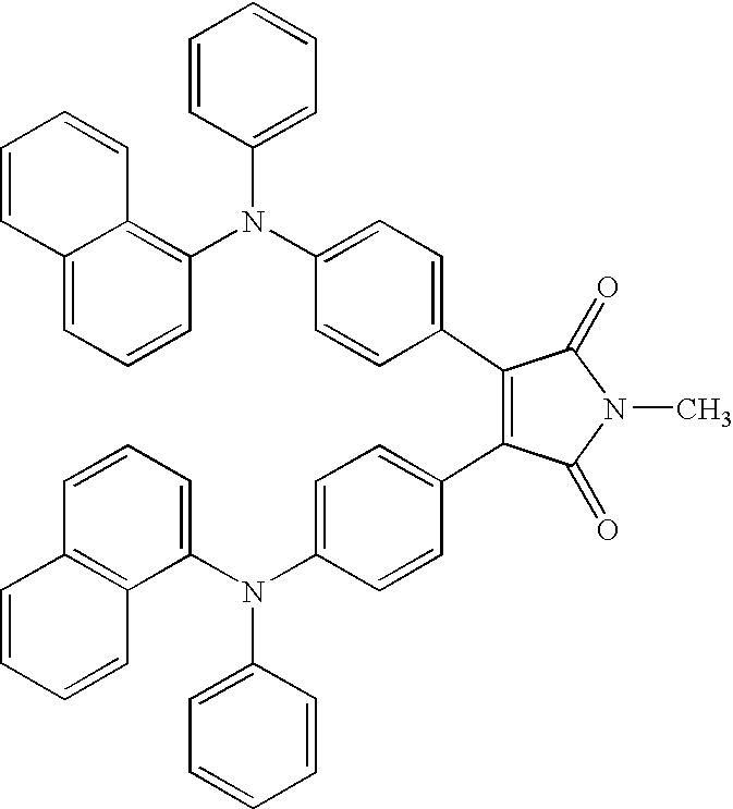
C1=CC(C2=C(C3=CC=C(N(C4=CC=CC5=C4C=CC=C5)C4=CC=CC=C4)C=C3)C(=O)N(C)C2=O)=CC=C1N(C1=C2C(=CC=C1)C=CC=C2)C1=CC=CC=C1
